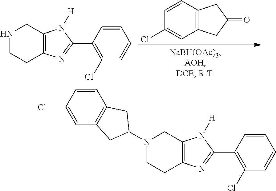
C1=CC2=C(C=C1Cl)CC(=O)C2.N1CCC2=C(C1)N([H])C(C1=C(Cl)C=CC=C1)=N2.N1(C2CC3=C(C=CC(Cl)=C3)C2)CCC2=C(C1)N([H])C(C1=C(Cl)C=CC=C1)=N2
